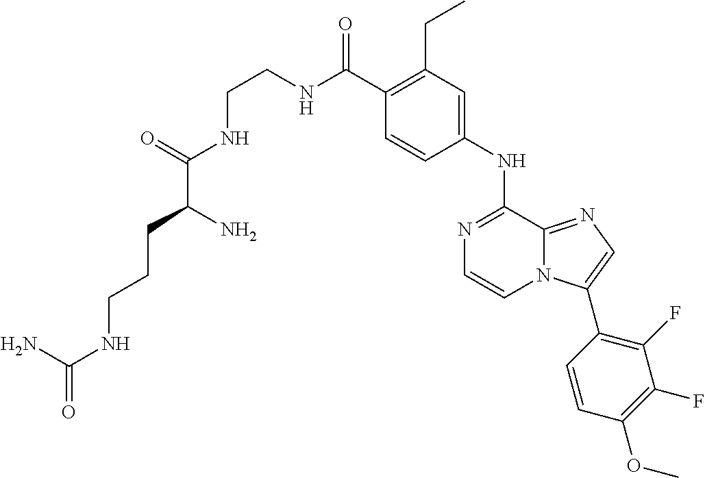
C1(C(NCCNC(C(CCCNC(N)=O)N)=O)=O)=C(CC)C=C(NC2=NC=CN3C2=NC=C3C2=C(F)C(F)=C(OC)C=C2)C=C1
